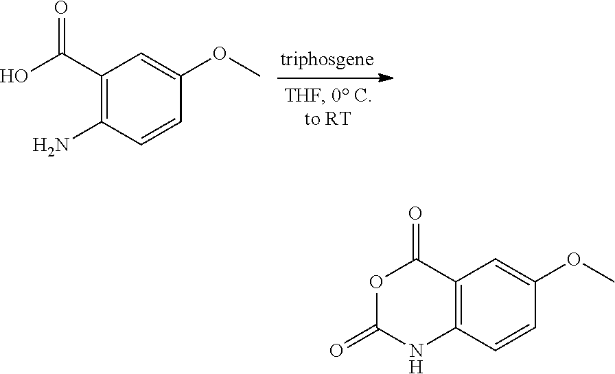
C1(C(O)=O)=C(N)C=CC(OC)=C1.C12=C(C=CC(OC)=C1)NC(=O)OC2=O
